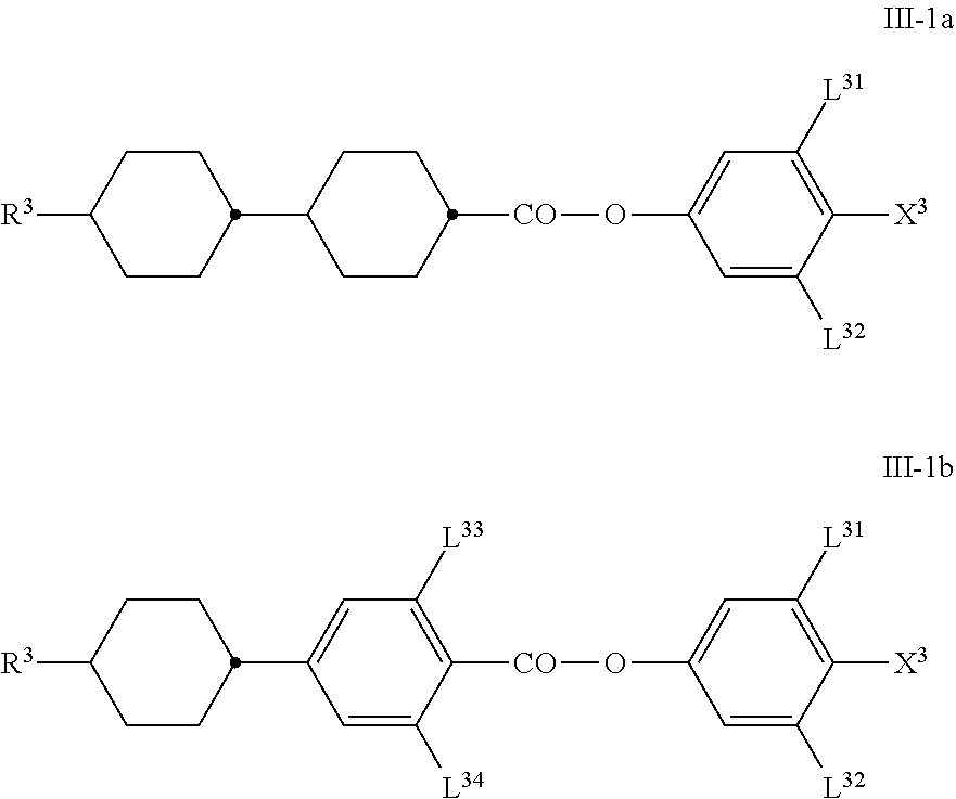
[R3]C1CCC(C2CCC([CO]OC3=CC([L31])=C([X3])C([L32])=C3)CC2)CC1.[R3]C1CCC(C2=CC([L33])=C([CO]OC3=CC([L31])=C([X3])C([L32])=C3)C([L34])=C2)CC1
